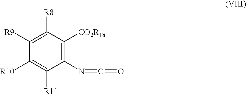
C1(N=C=O)=C([CO2R18])C([R8])=C([R9])C([R10])=C1[R11]
